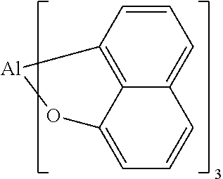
C1=CC2=C3C(=C1)C=CC=C3O[Al]2
